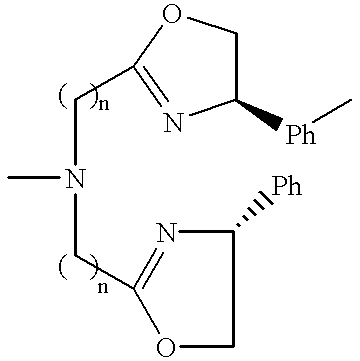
C1([Ph]C)COC(CN(CC2=NC([Ph])CO2)C)=N1
